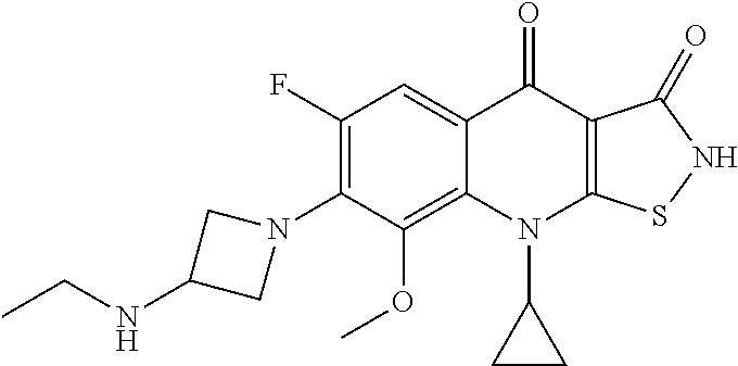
C12=C(OC)C(N3CC(NCC)C3)=C(F)C=C1C(=O)C1=C(N2C2CC2)SNC1=O
